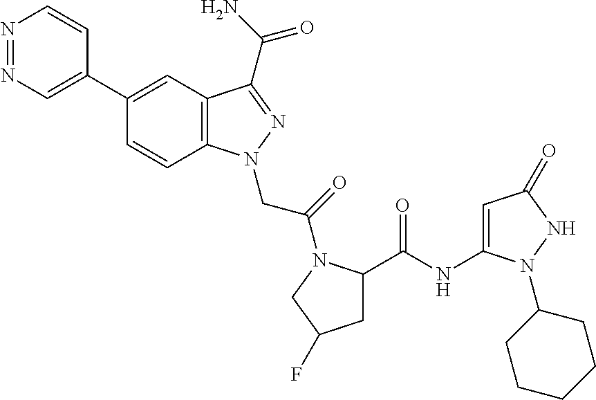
N1=NC=C(C2=CC3=C(C=C2)N(CC(=O)N2C(C(=O)NC4=CC(=O)NN4C4CCCCC4)CC(F)C2)N=C3C(N)=O)C=C1
